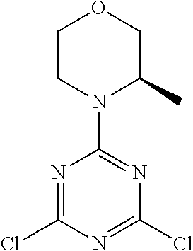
N1=C(Cl)N=C(Cl)N=C1N1C(C)COCC1
